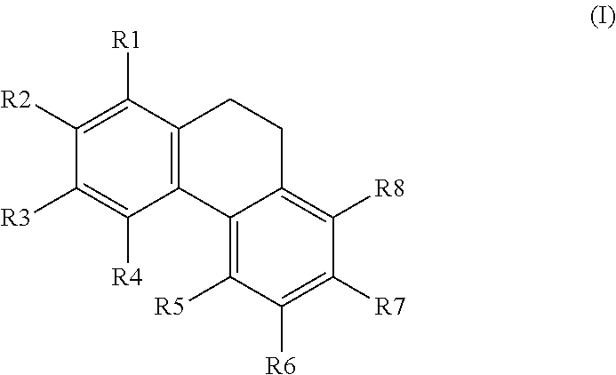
C1([R5])=C2C3=C(C([R1])=C([R2])C([R3])=C3[R4])CCC2=C([R8])C([R7])=C1[R6]
